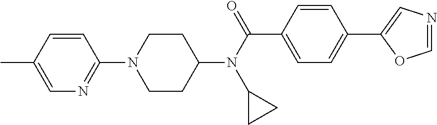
C1CC(N(C(C2=CC=C(C3=CN=CO3)C=C2)=O)C2CC2)CCN1C1=NC=C(C)C=C1
